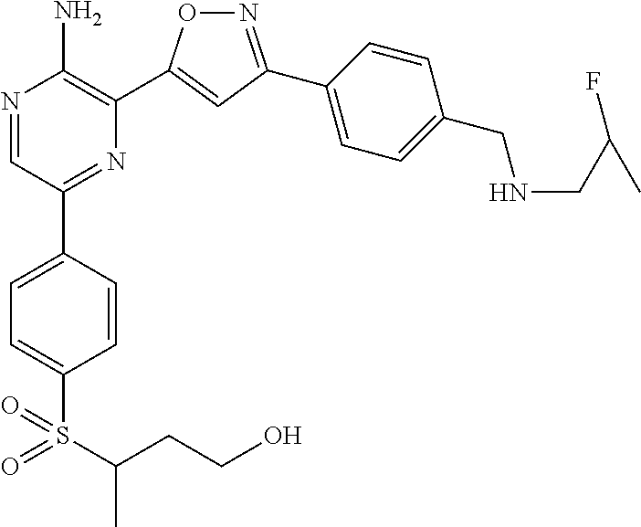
N1=C(C2=CC=C(CNCC(C)F)C=C2)C=C(C2=C(N)N=CC(C3=CC=C(S(C(CCO)C)(=O)=O)C=C3)=N2)O1
